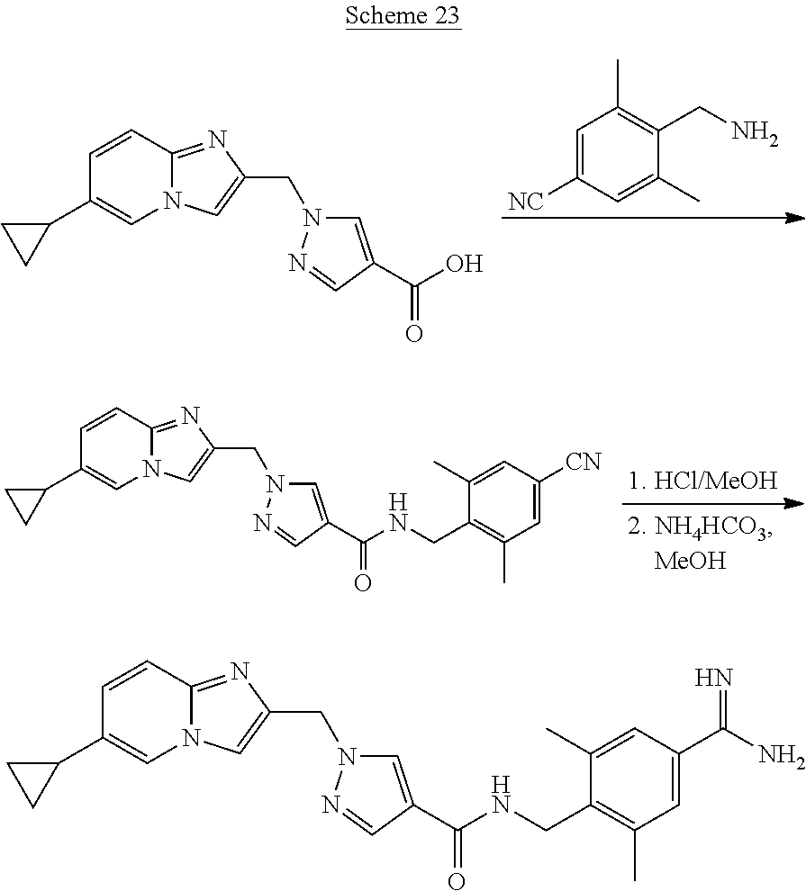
C1=CC2=NC(CN3C=C(C(O)=O)C=N3)=CN2C=C1C1CC1.C1(CN)=C(C)C=C([NC])C=C1C.C1=CC2=NC(CN3C=C(C(NCC4=C(C)C=C([CN])C=C4C)=O)C=N3)=CN2C=C1C1CC1.C1=CC2=NC(CN3C=C(C(NCC4=C(C)C=C(C(N)=N)C=C4C)=O)C=N3)=CN2C=C1C1CC1
